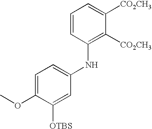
C1=CC(NC2=CC=C(OC)C([OTBS])=C2)=C([CO2CH3])C([CO2CH3])=C1
